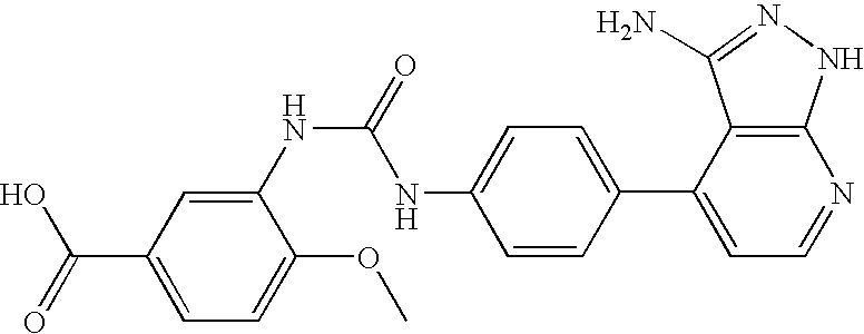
C1(NC(NC2=CC(C(=O)O)=CC=C2OC)=O)=CC=C(C2=CC=NC3=C2C(N)=NN3)C=C1
